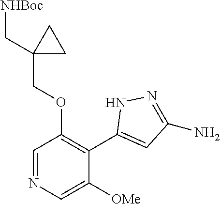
C1=NC=C([OMe])C(C2=CC(N)=NN2)=C1OCC1(C[NHBoc])CC1
